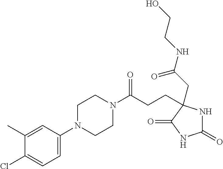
C1(C)=CC(N2CCN(C(CCC3(CC(NCCO)=O)NC(=O)[N H]C3=O)=O)CC2)=CC=C1Cl
